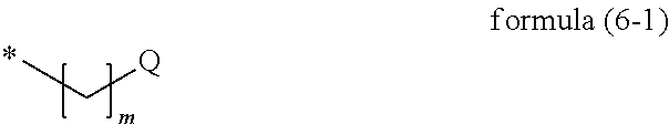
CC[Q]
